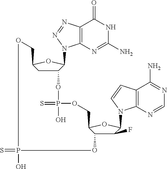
C12=C(N=C(N)NC1=O)N(C1C(OP(=S)(O)OCC3OC(N4C5=C(C(N)=NC=N5)C=C4)C(F)C3O)CC(CO)O1)N=N2.S=PO
